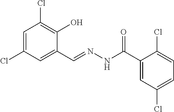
C1=C(Cl)C=C(C=NNC(C2=CC(Cl)=CC=C2Cl)=O)C(O)=C1Cl
